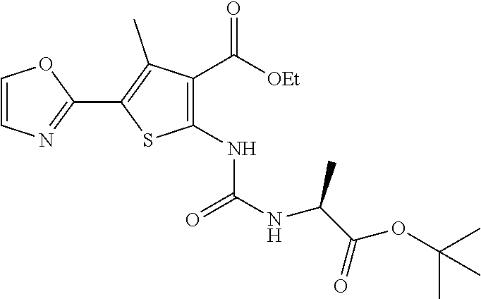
C1(C([OEt])=O)=C(NC(NC(C(=O)OC(C)(C)C)C)=O)SC(C2=NC=CO2)=C1C
